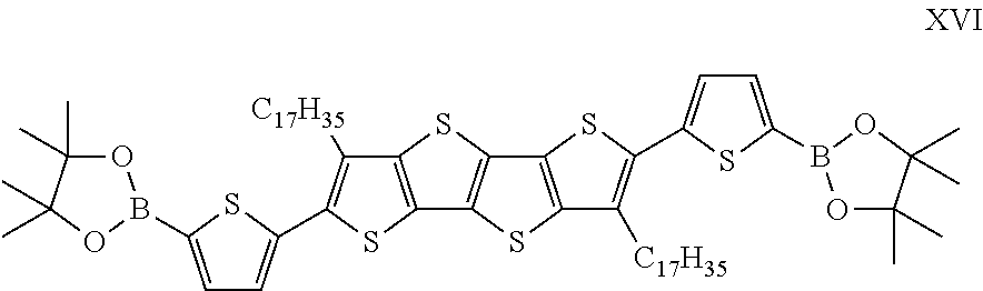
C12=C(SC(C3=CC=C(B4OC(C)(C)C(C)(C)O4)S3)=C1[C17H35])C1=C(S2)C2=C(S1)C([C17H35])=C(C1=CC=C(B3OC(C)(C)C(C)(C)O3)S1)S2
